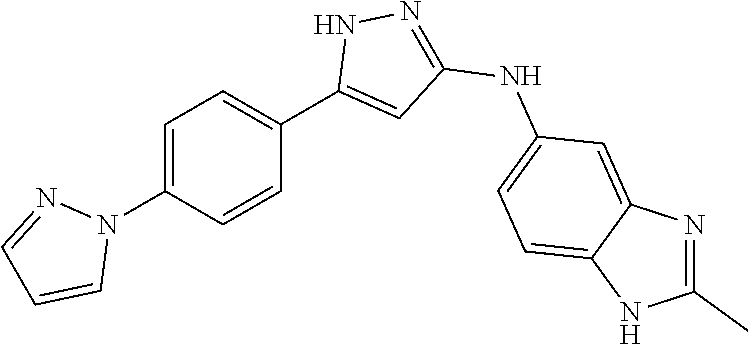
C1=C(N2N=CC=C2)C=CC(C2=CC(NC3=CC=C4C(=C3)N=C(C)N4)=NN2)=C1
